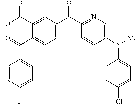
O=C(C1=CC=C(C(C2=NC=C(N([Me])C3=CC=C(Cl)C=C3)C=C2)=O)C=C1C(O)=O)C1=CC=C(F)C=C1
